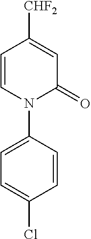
C1=CC([CHF2])=CC(=O)N1C1=CC=C(Cl)C=C1
